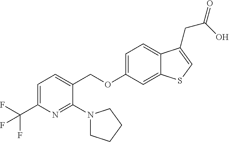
C(OC1=CC=C2C(=C1)SC=C2CC(=O)O)C1=CC=C(C(F)(F)F)N=C1N1CCCC1
